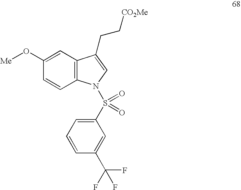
C1=C(O[Me])C=CC2=C1C(CC[CO2Me])=CN2S(C1=CC=CC(C(F)(F)F)=C1)(=O)=O
